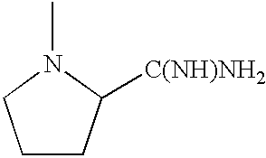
C1CC([C(NH)NH2])N(C)C1
